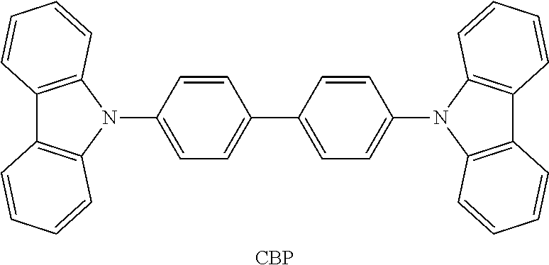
C1=C(N2C3=C(C4=C2C=CC=C4)C=CC=C3)C=CC(C2=CC=C(N3C4=C(C5=C3C=CC=C5)C=CC=C4)C=C2)=C1.[CBP]
